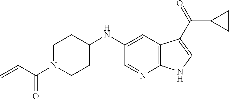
C12=C(C=C(NC3CCN(C(C=C)=O)CC3)C=N1)C(C(C1CC1)=O)=CN2
